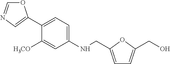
O1C=NC=C1C1=CC=C(NCC2=CC=C(CO)O2)C=C1[H3CO]
